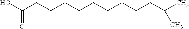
OC(CCCCCCCCCC(C)C)=O
